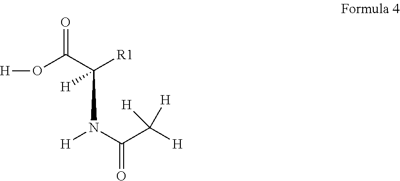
O=C(C(N(C(C([H])([H])[H])=O)[H])([H])[R1])O[H]
